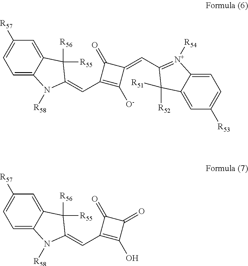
C1=C2C(=CC([R57])=C1)C([R56])([R55])C(=CC1=C([O-])C(=CC3=[N+]([R54])C4=CC=C([R53])C=C4C3([R52])[R51])C1=O)N2[R58].C1=C2C(=CC([R57])=C1)C([R56])([R55])C(=CC1=C(O)C(=O)C1=O)N2[R58]
